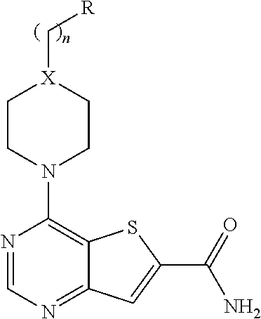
N1=CN=C2C(=C1N1CC[X](C[R])CC1)SC(C(=O)N)=C2
